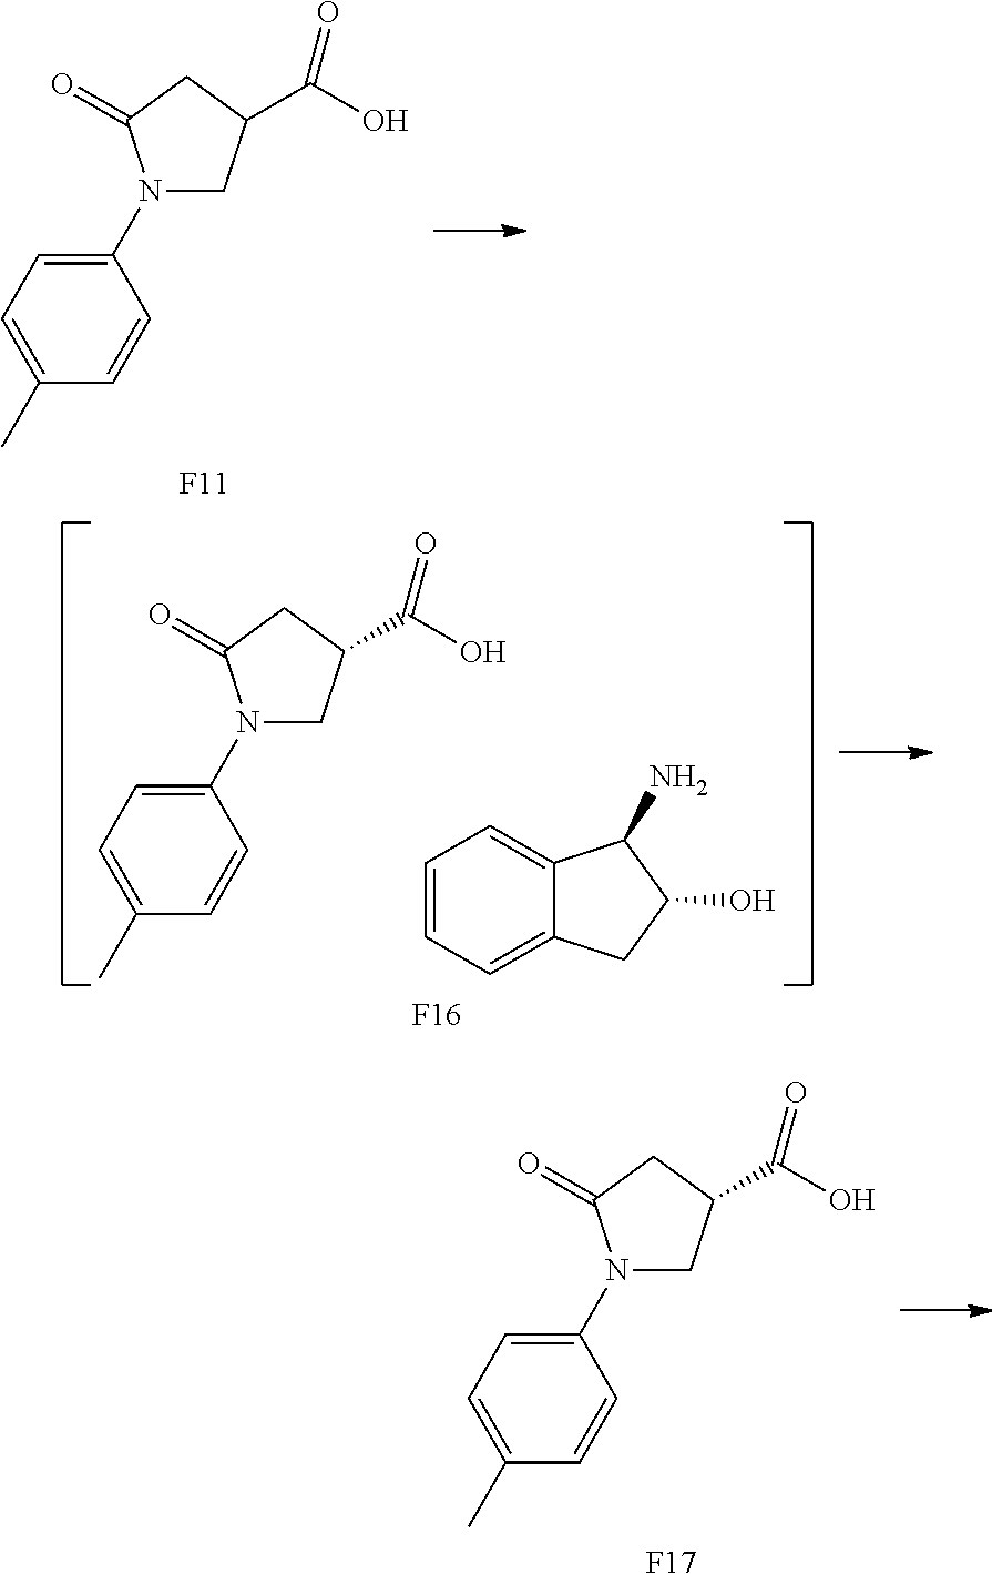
C1=C(N2CC(C(O)=O)CC2=O)C=CC(C)=C1.[F11].C1=C(N2CC(C(O)=O)CC2=O)C=CC(C)=C1.C1=CC=C2C(=C1)C(N)C(O)C2.[F16].C1=C(N2CC(C(O)=O)CC2=O)C=CC(C)=C1.[F17]
